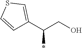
C1=CSC=C1C(CO)*
